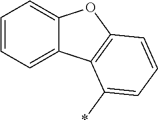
C1=CC=C2C(=C1)OC1=C2C(*)=CC=C1
